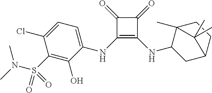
C1(=O)C(NC2=CC=C(Cl)C(S(N(C)C)(=O)=O)=C2O)=C(NC2CC3CCC2(C)C3(C)C)C1=O
